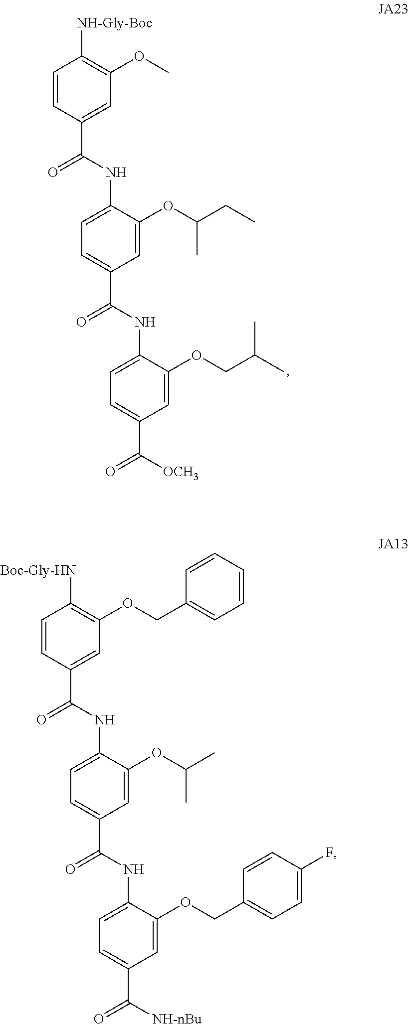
C1=CC(C(NC2=CC=C(C(NC3=CC=C(C([OCH3])=O)C=C3OCC(C)C)=O)C=C2OC(CC)C)=O)=CC(OC)=C1[NH-Gly-Boc].C1=CC(C(NC2=CC=C(C(NC3=CC=C(C([NH-nBu])=O)C=C3OCC3=CC=C(F)C=C3)=O)C=C2OC(C)C)=O)=CC(OCC2=CC=CC=C2)=C1[Boc-Gly-HN]
